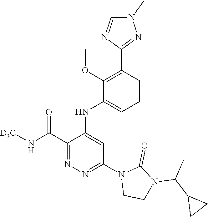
C1(C(N[D3C])=O)=NN=C(N2CCN(C(C3CC3)C)C2=O)C=C1NC1=CC=CC(C2=NN(C)C=N2)=C1OC
